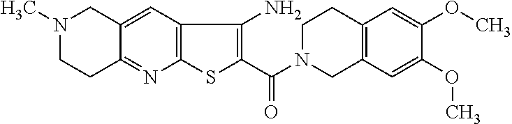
N1(C)CCC2=NC3=C(C=C2C1)C(N)=C(C(=O)N1CC2=C(CC1)C=C(OC)C(OC)=C2)S3
